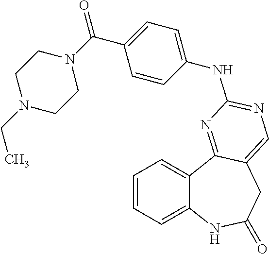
C1=CC=C2C(=C1)C1=NC(NC3=CC=C(C(=O)N4CCN(CC)CC4)C=C3)=NC=C1CC(=O)N2
